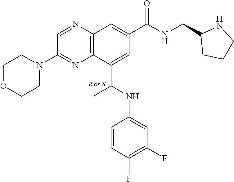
C12=C(C(C(NC3=CC(F)=C(F)C=C3)C)=CC(C(NCC3CCCN3)=O)=C1)N=C(N1CCOCC1)C=N2
